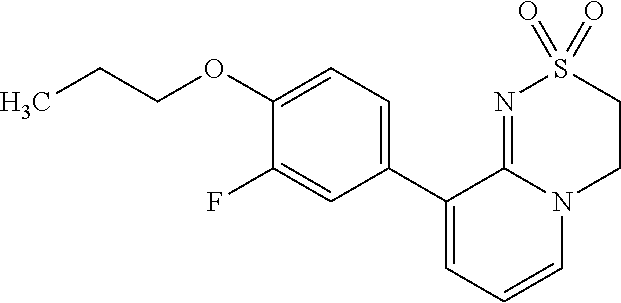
C1(OCCC)=CC=C(C2=CC=CN3C2=NS(=O)(=O)CC3)C=C1F
